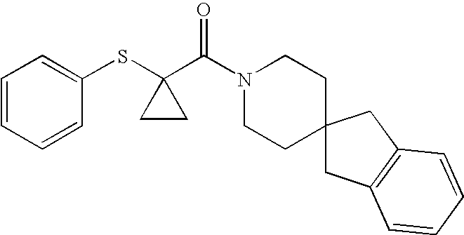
C1=CC=CC(SC2(C(N3CCC4(CC3)CC3=C(C4)C=CC=C3)=O)CC2)=C1
